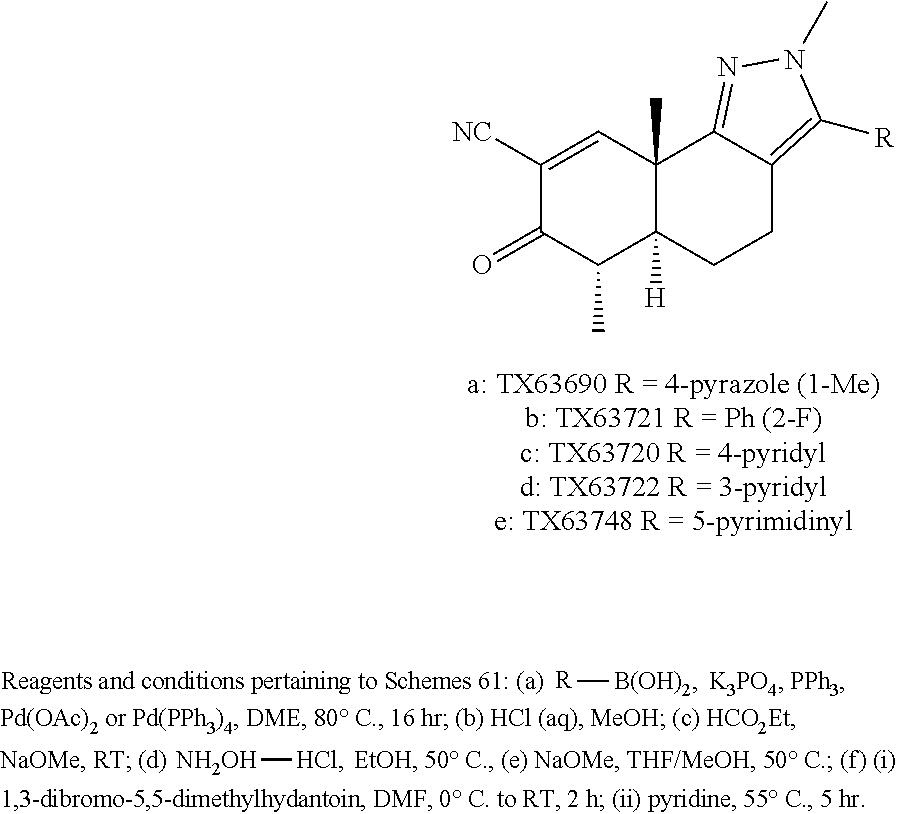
[R][B(OH)2].[NH2OH][HCl].C1([NC])=CC2(C)C([H])(C(C)C1=O)CCC1=C([R])N(C)N=C21.[a: TX63690 R = 4-pyrazole (1-Me)b: TX63721 R = Ph (2-F)c: TX63720 R = 4-pyridyld: TX63722 R = 3-pyridyle: TX63748 R = 5-pyrimidinyl]
